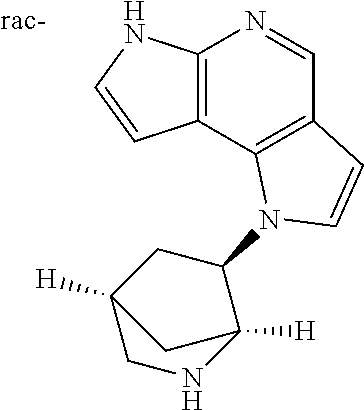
C12=C(C3=C(C=N1)C=CN3C1CC3([H])CNC1([H])C3)C=CN2
